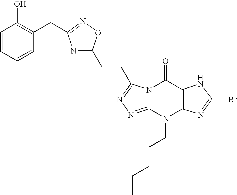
N12C(=NN=C1CCC1=NC(CC3=C(O)C=CC=C3)=NO1)N(CCCCC)C1=C(C2=O)NC(Br)=N1
